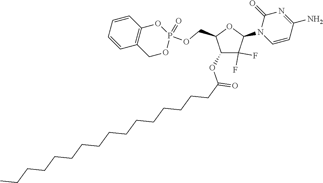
C1(OC(CCCCCCCCCCCCCCCC)=O)C(F)(F)C(N2C=CC(N)=NC2=O)OC1COP1(=O)OCC2=C(O1)C=CC=C2
